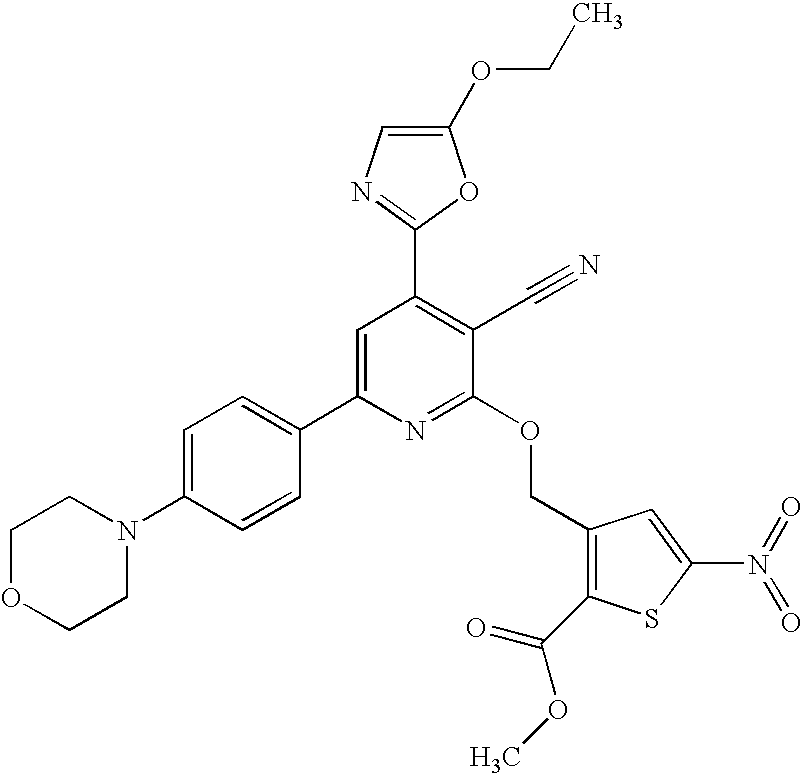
C1OCCN(C2=CC=C(C3=CC(C4=NC=C(OCC)O4)=C(C#N)C(OCC4=C(C(=O)OC)SC(N(=O)=O)=C4)=N3)C=C2)C1
